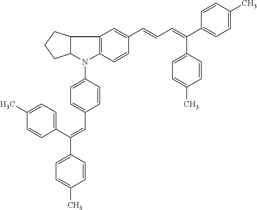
C1=CC(C(C2=CC=C(C)C=C2)=CC2=CC=C(N3C4=C(C5C3CCC5)C=C(C=CC=C(C3=CC=C(C)C=C3)C3=CC=C(C)C=C3)C=C4)C=C2)=CC=C1C
